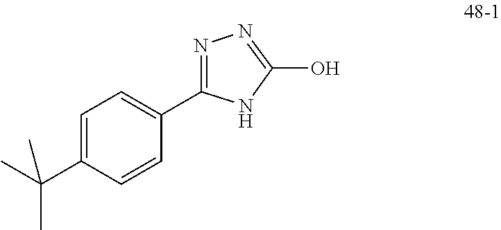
C1=C(C(C)(C)C)C=CC(C2=NN=C(O)N2)=C1
